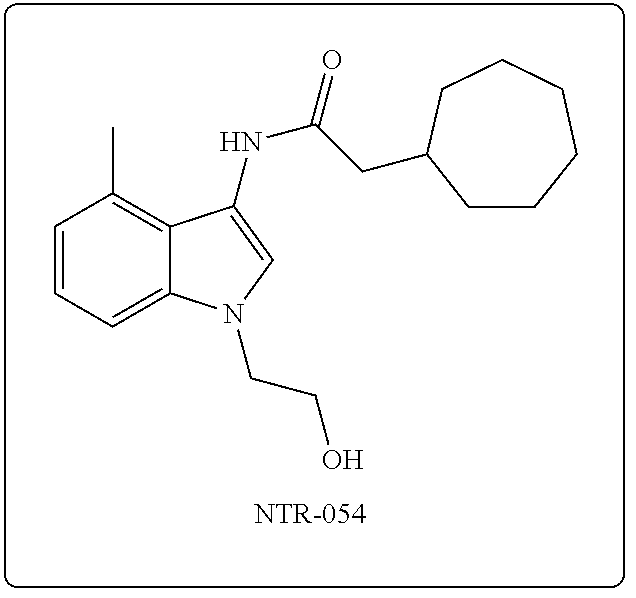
C12=CC=CC(C)=C1C(NC(CC1CCCCCC1)=O)=CN2CCO
